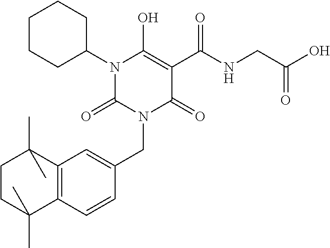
N1(C2CCCCC2)C(=O)N(CC2=CC3=C(C=C2)C(C)(C)CCC3(C)C)C(=O)C(C(NCC(O)=O)=O)=C1O
